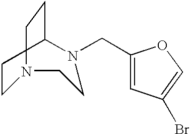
C1CN(CC2=CC(Br)=CO2)CCN(CC)C1
